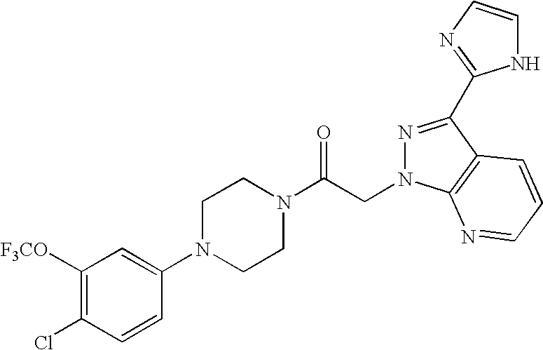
C1([F3CO])=C(Cl)C=CC(N2CCN(C(CN3C4=C(C(C5=NC=CN5)=N3)C=CC=N4)=O)CC2)=C1
